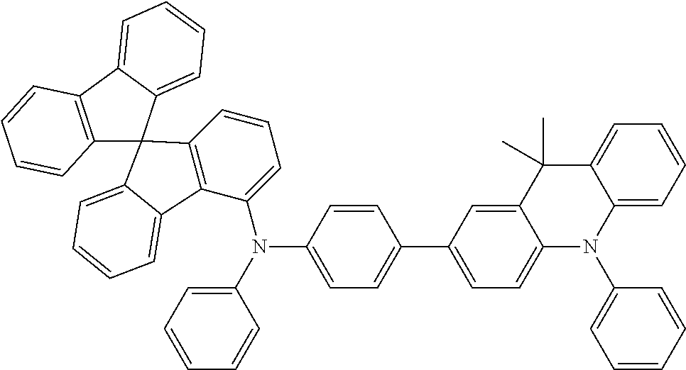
C12=C(C3=CC=CC=C3C13C1=C(C(N(C4=CC=CC=C4)C4=CC=C(C5=CC=C6C(=C5)C(C)(C)C5=CC=CC=C5N6C5=CC=CC=C5)C=C4)=CC=C1)C1=CC=CC=C31)C=CC=C2
